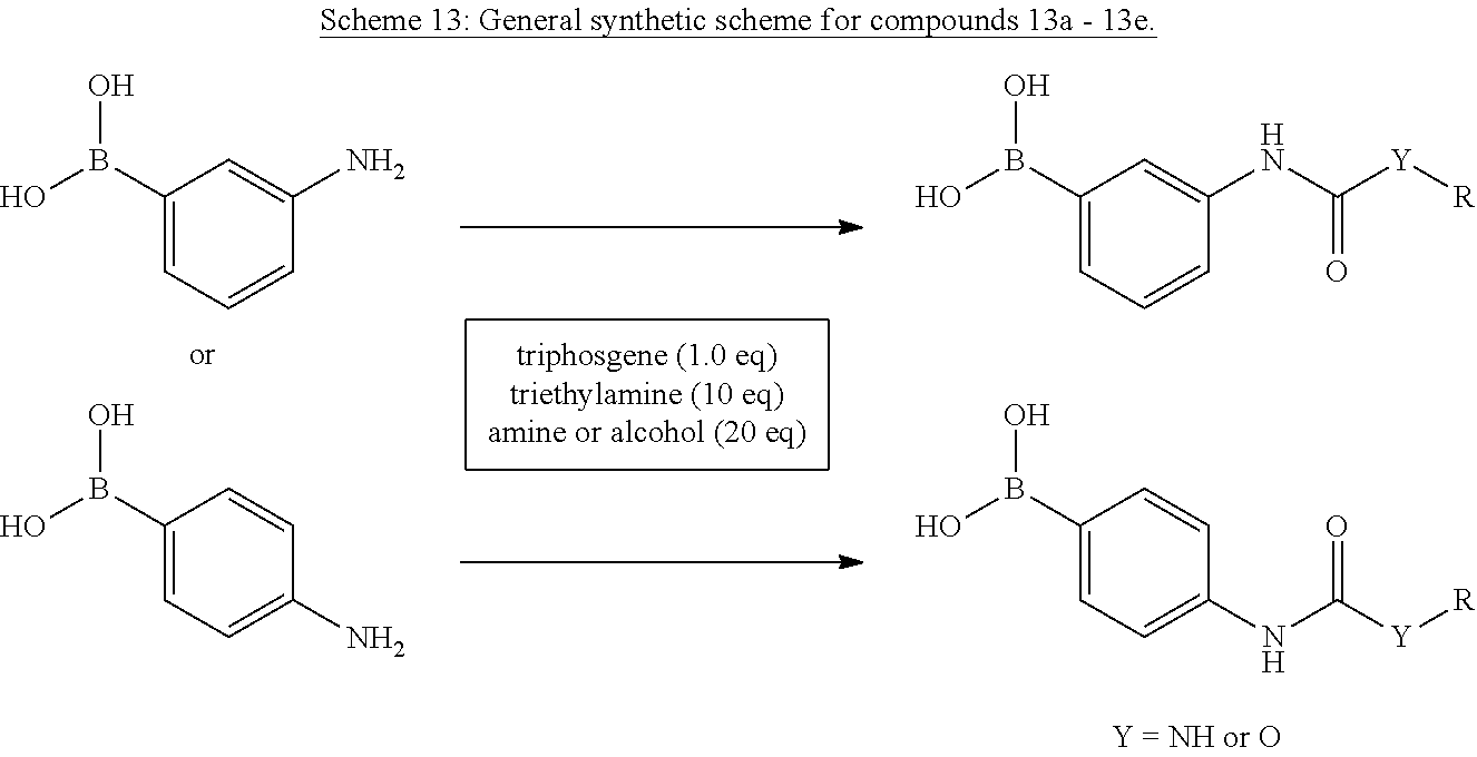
C1(B(O)O)=CC=CC(N)=C1.C1(B(O)O)=CC=C(N)C=C1.C1(B(O)O)=CC=CC(NC([Y][R])=O)=C1.C1(B(O)O)=CC=C(NC([Y][R])=O)C=C1
